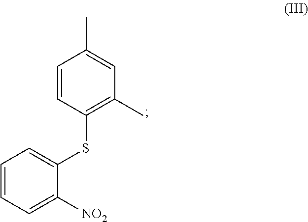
C1=CC(SC2=CC=CC=C2[NO2])=C(C)C=C1C
